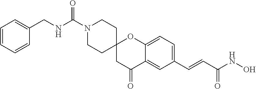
N1(C(NCC2=CC=CC=C2)=O)CCC2(CC1)CC(=O)C1=CC(C=CC(NO)=O)=CC=C1O2
